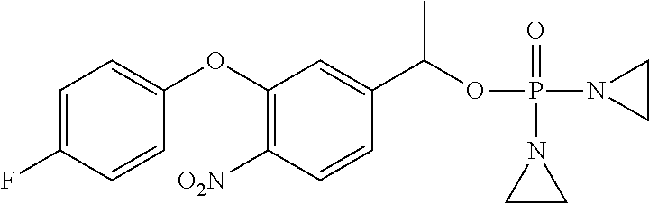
C1=C(F)C=CC(OC2=C([O2N])C=CC(C(OP(N3CC3)(=O)N3CC3)C)=C2)=C1
